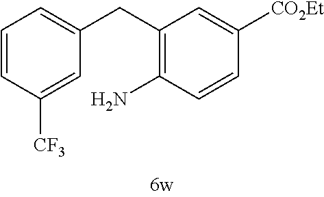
C(C1=C(N)C=CC([CO2Et])=C1)C1=CC=CC([CF3])=C1
